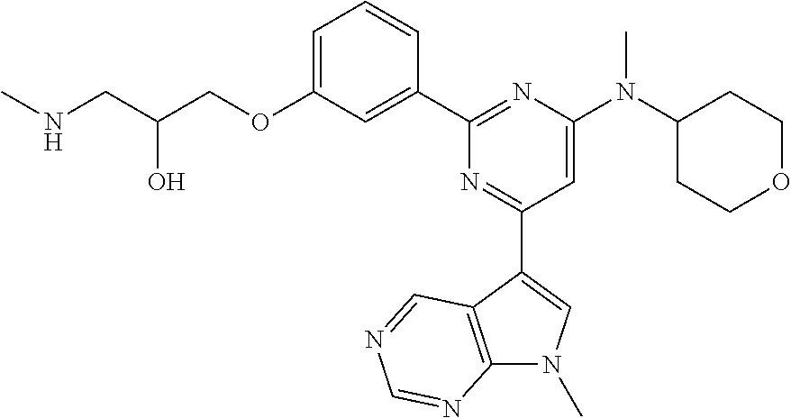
C1=C(OCC(CNC)O)C=C(C2=NC(N(C3CCOCC3)C)=CC(C3=CN(C)C4=C3C=NC=N4)=N2)C=C1
